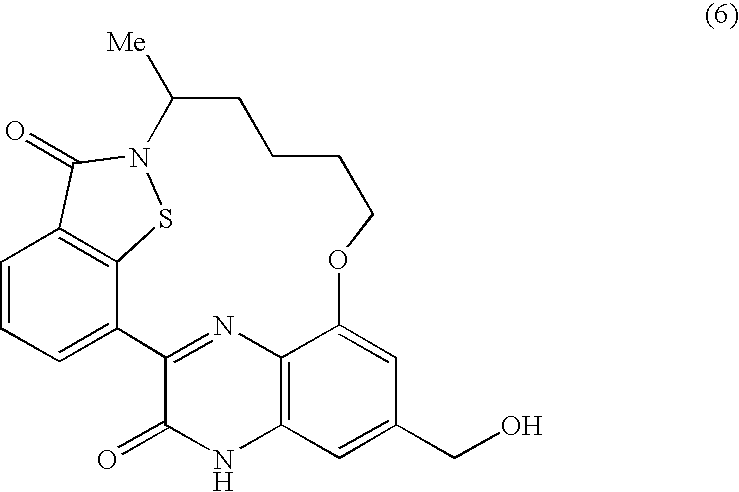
C1=CC=C2C3=C1C(=O)N(S3)C([Me])CCCCOC1=CC(CO)=CC3=C1N=C2C(=O)N3
